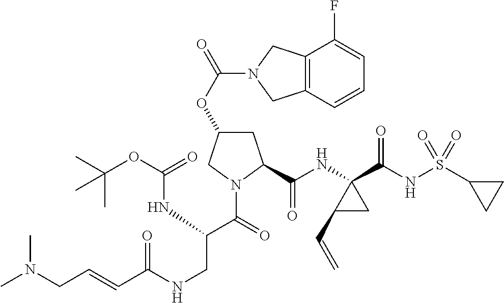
O(C1CC(C(NC2(C(NS(C3CC3)(=O)=O)=O)C(C=C)C2)=O)N(C(=O)C(NC(OC(C)(C)C)=O)CNC(C=CCN(C)C)=O)C1)C(N1CC2=C(C1)C(F)=CC=C2)=O
